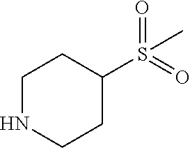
N1CCC(S(=O)(=O)C)CC1
